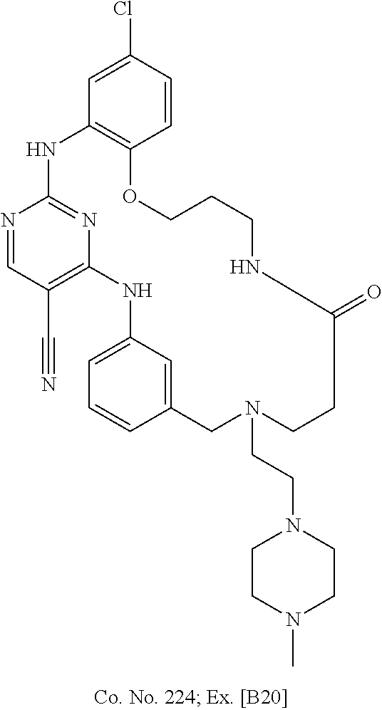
N1=CC(C#N)=C2N=C1NC1=C(C=CC(Cl)=C1)OCCCNC(=O)CCN(CCN1CCN(C)CC1)CC1=CC(=CC=C1)N2
